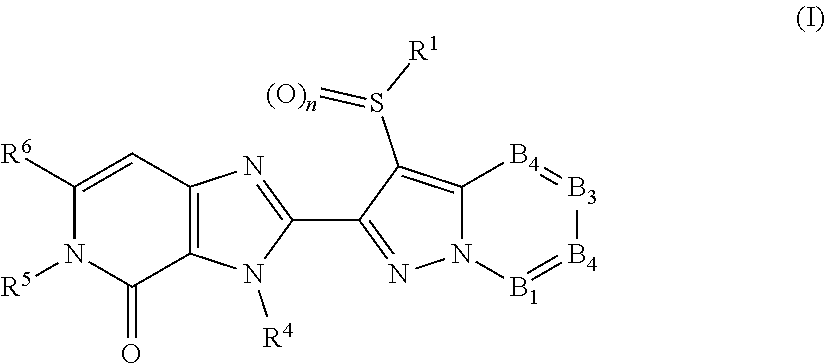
N1=C(C2=NC3=C(N2[R4])C(=O)N([R5])C([R6])=C3)C(S(=[(O)n])[R1])=C2N1[B1]=[B4][B3]=[B4]2
